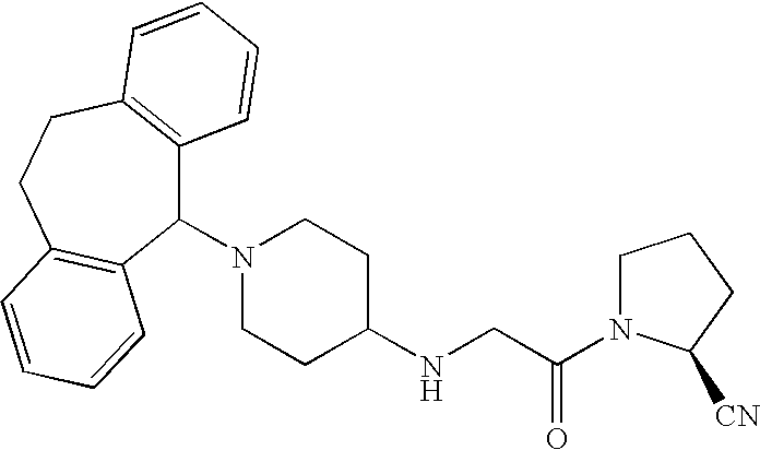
C1(N2CCC(NCC(=O)N3CCCC3[CN])CC2)C2=C(CCC3=C1C=CC=C3)C=CC=C2
